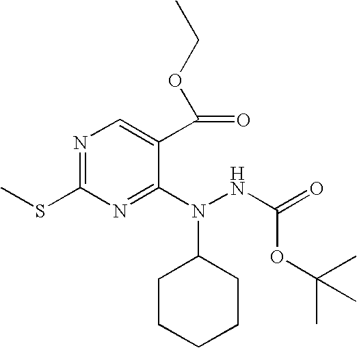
N1=C(SC)N=C(N(NC(=O)OC(C)(C)C)C2CCCCC2)C(C(OCC)=O)=C1
